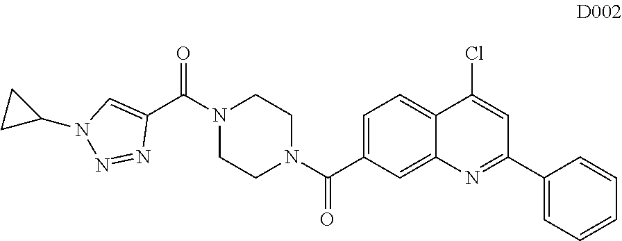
C1=C(C(N2CCN(C(=O)C3=CN(C4CC4)N=N3)CC2)=O)C=C2C(=C1)C(Cl)=CC(C1=CC=CC=C1)=N2
